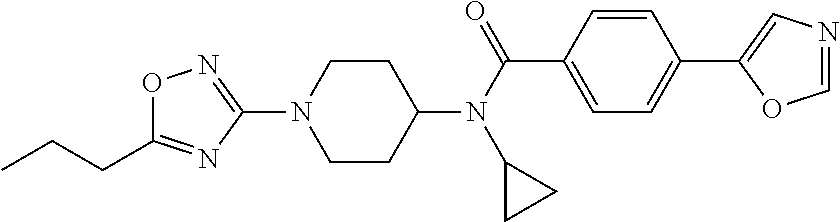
O1N=C(N2CCC(N(C(=O)C3=CC=C(C4=CN=CO4)C=C3)C3CC3)CC2)N=C1CCC
